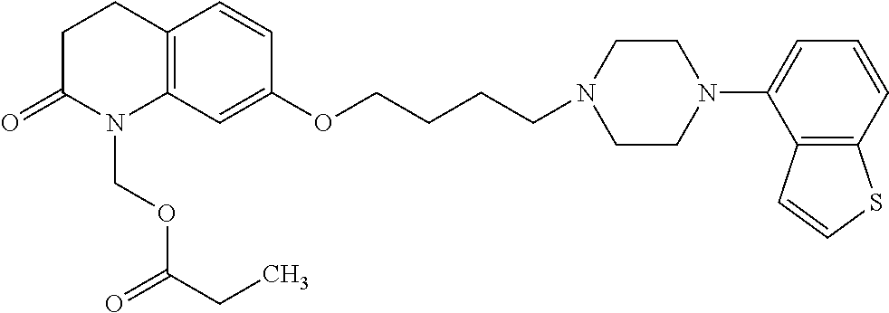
C1C(=O)N(COC(CC)=O)C2=C(C1)C=CC(OCCCCN1CCN(C3=CC=CC4=C3C=CS4)CC1)=C2
